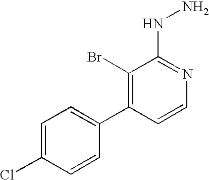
C1(Br)=C(C2=CC=C(Cl)C=C2)C=CN=C1NN
